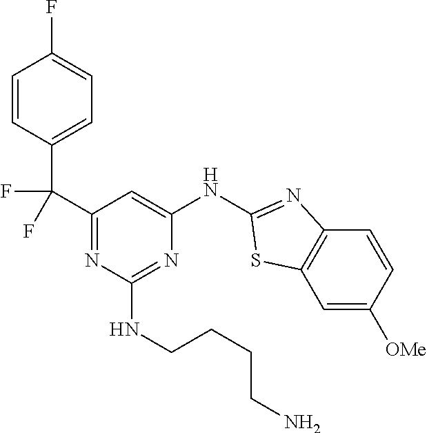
C1=C([OMe])C=CC2=C1SC(NC1=CC(C(C3=CC=C(F)C=C3)(F)F)=NC(NCCCCN)=N1)=N2
